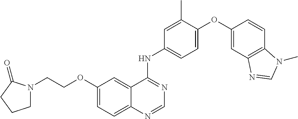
C12=CC=C(OCCN3CCCC3=O)C=C1C(NC1=CC=C(OC3=CC4=C(C=C3)N(C)C=N4)C(C)=C1)=NC=N2
